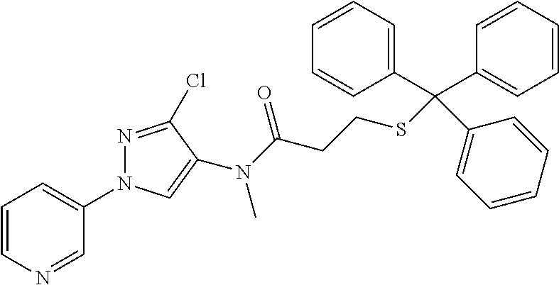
C1=CN=CC(N2N=C(Cl)C(N(C)C(CCSC(C3=CC=CC=C3)(C3=CC=CC=C3)C3=CC=CC=C3)=O)=C2)=C1
